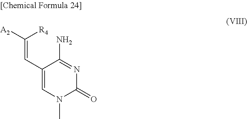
C(=CC1=CN(C)C(=O)N=C1N)([R4])[A2]
